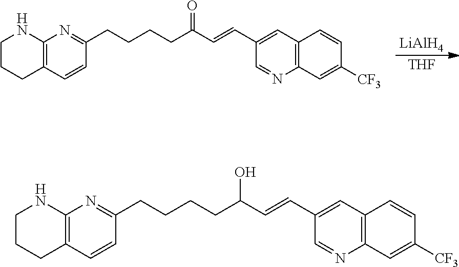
[LiAlH4].[THF].C1CCC2=C(N1)N=C(CCCCC(C=CC1=CC3=C(N=C1)C=C([CF3])C=C3)=O)C=C2.C1CCC2=C(N1)N=C(CCCCC(C=CC1=CC3=C(N=C1)C=C([CF3])C=C3)O)C=C2
